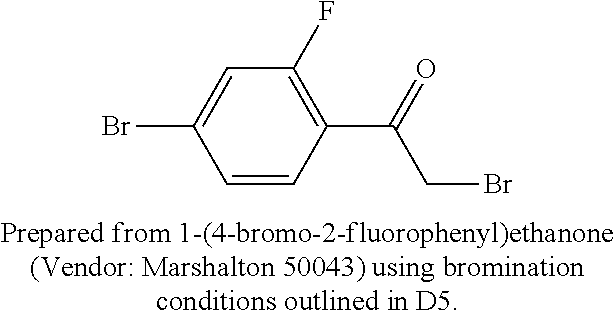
C1=CC(C(CBr)=O)=C(F)C=C1Br
